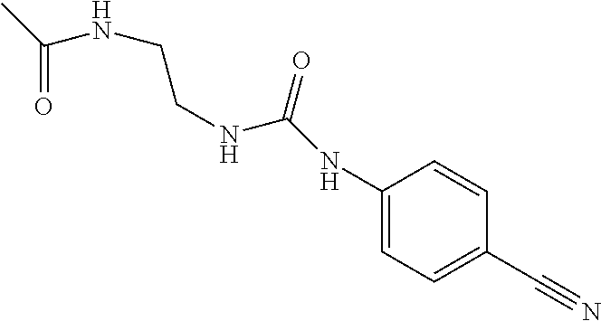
N(CCNC(=O)C)C(=O)NC1=CC=C(C#N)C=C1
